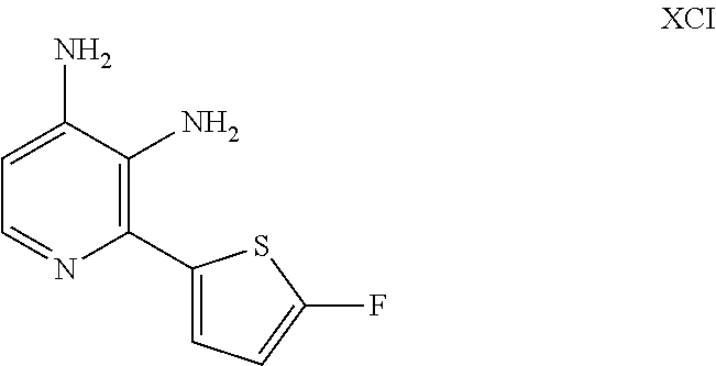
NC1=CC=NC(C2=CC=C(F)S2)=C1N
